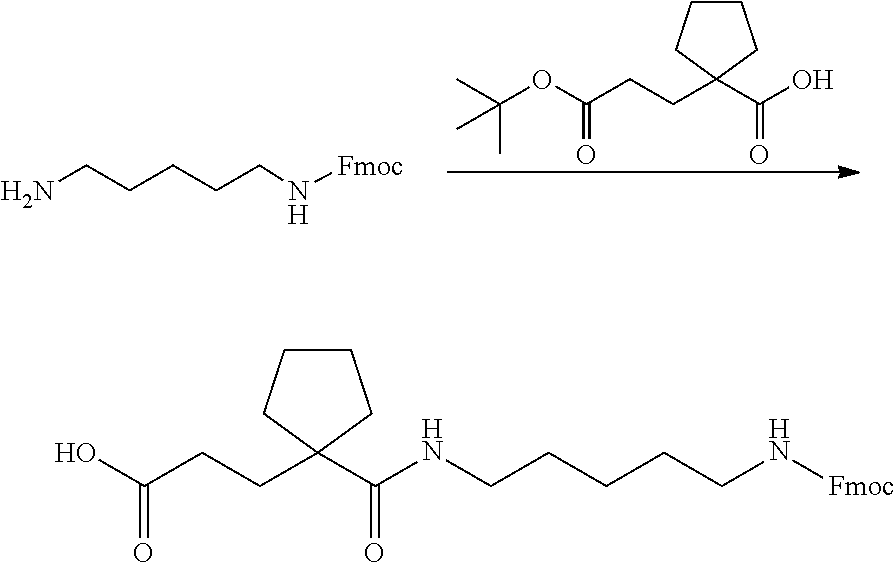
CC(OC(CCC1(C(O)=O)CCCC1)=O)(C)C.NCCCCCN[Fmoc].OC(CCC1(C(NCCCCCN[Fmoc])=O)CCCC1)=O
